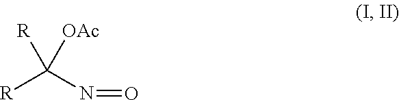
[R]C(N=O)([OAc])[R]
